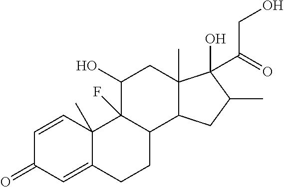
C1=CC2(C)C(=CC1=O)CCC1C2(F)C(O)CC2(C)C1CC(C)C2(O)C(CO)=O
